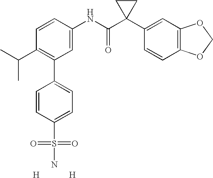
[H].C1=CC(NC(C2(C3=CC4=C(C=C3)OCO4)CC2)=O)=CC(C2=CC=C(S(=O)(=O)N)C=C2)=C1C(C)C.[H]
